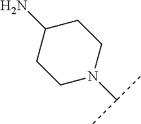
C1(N)CCN(C(C)C)CC1
